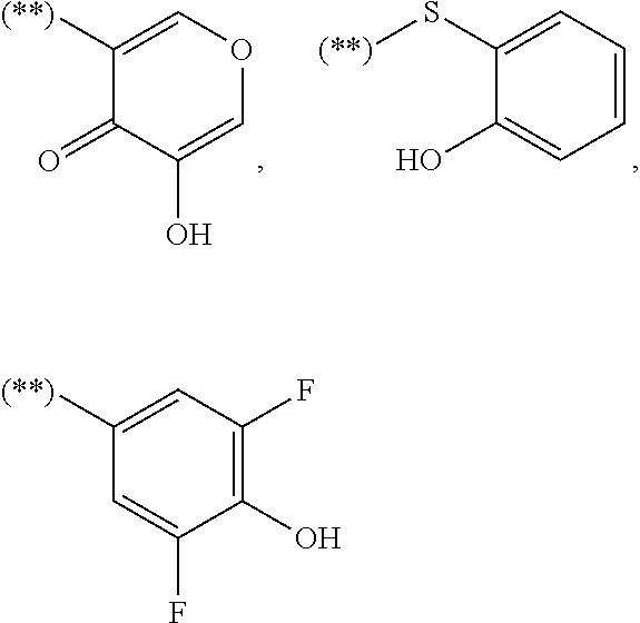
C1([(**)])=CC(F)=C(O)C(F)=C1.C1([(**)])=COC=C(O)C1=O.C1(S[(**)])=CC=CC=C1O
